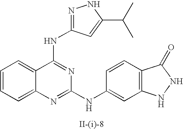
C1=CC=C2C(=C1)C(NC1=NNC(C(C)C)=C1)=NC(NC1=CC3=C(C=C1)C(=O)NN3)=N2
